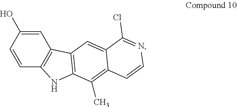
C1=C(O)C=CC2=C1C1=C(N2)C(C)=C2C(=C1)C(Cl)=NC=C2
